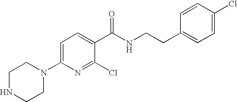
C1=C(N2CCNCC2)N=C(Cl)C(C(NCCC2=CC=C(Cl)C=C2)=O)=C1
